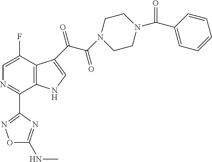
C12=C(C(F)=CN=C1C1=NOC(NC)=N1)C(C(C(=O)N1CCN(C(C3=CC=CC=C3)=O)CC1)=O)=CN2
